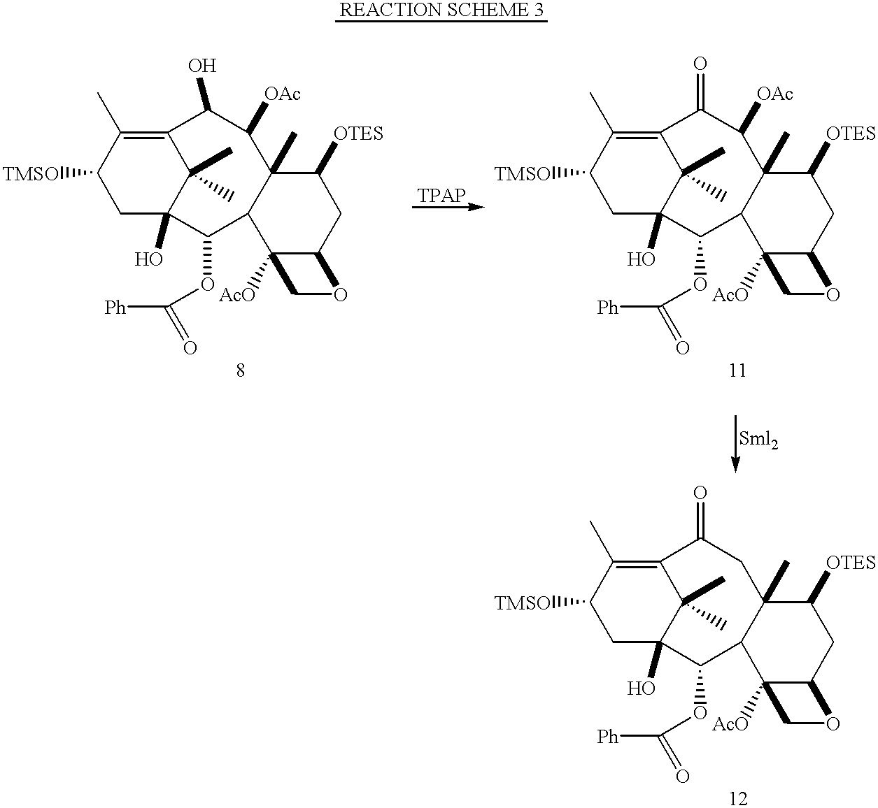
C12(O)C(C)(C)C(=C(C)C([TMSO])C1)C(O)C([OAc])C1(C)C(C2OC([Ph])=O)C2([AcO])C(CC1[OTES])OC2.C12(O)C(C)(C)C(=C(C)C([TMSO])C1)C(=O)C([OAc])C1(C)C(C2OC([Ph])=O)C2([AcO])C(CC1[OTES])OC2.C12(O)C(C)(C)C(=C(C)C([TMSO])C1)C(=O)CC1(C)C(C2OC([Ph])=O)C2([AcO])C(CC1[OTES])OC2
